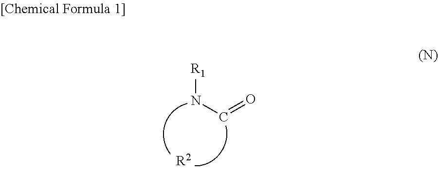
N([R1])C=O.[R2]
